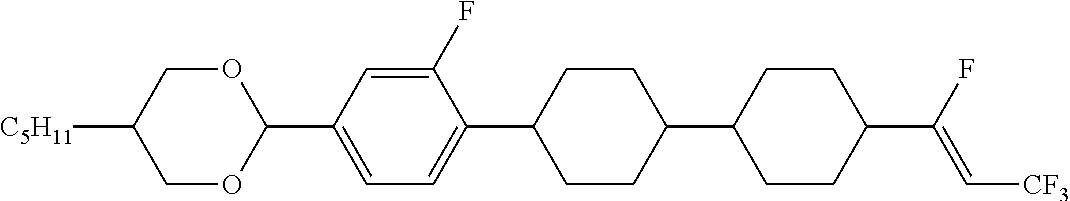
C1OC(C2=CC=C(C3CCC(C4CCC(C(F)=C[CF3])CC4)CC3)C(F)=C2)OCC1[C5H11]
